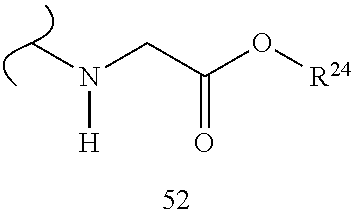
CN(CC(O[R24])=O)[H]
